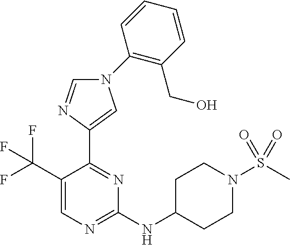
C1=NC(C2=NC(NC3CCN(S(C)(=O)=O)CC3)=NC=C2C(F)(F)F)=CN1C1=C(CO)C=CC=C1
